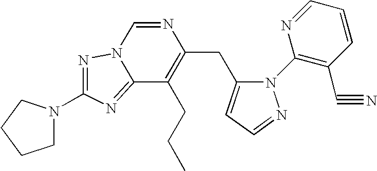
C1(N2C(CC3=C(CCC)C4=NC(N5CCCC5)=NN4C=N3)=CC=N2)=C(C#N)C=CC=N1
